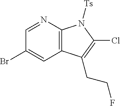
C12=C(N=CC(Br)=C1)N([Ts])C(Cl)=C2CCF
